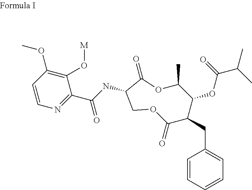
C1=CN=C(C(NC2C(=O)OC(C)C(OC(=O)C(C)C)C(CC3=CC=CC=C3)C(=O)OC2)=O)C(O[M])=C1OC
